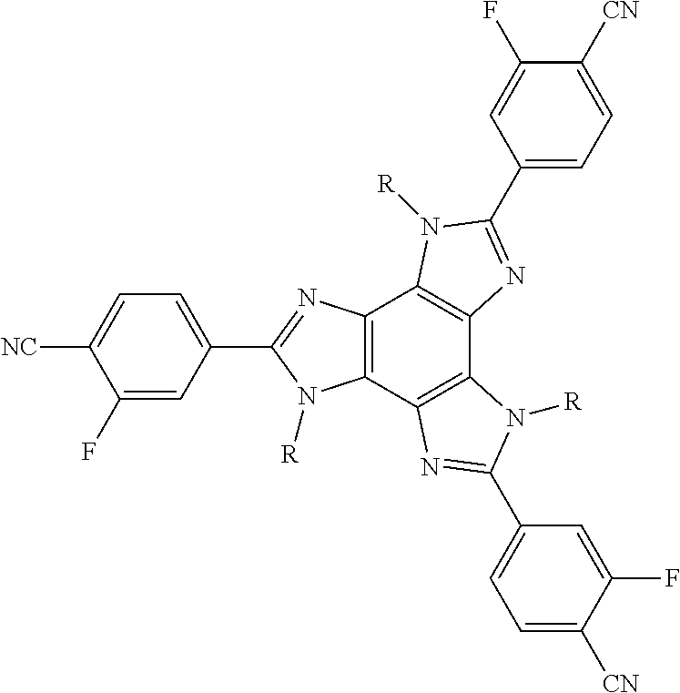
C12=C(C3=C(C4=C1N([R])C(C1=CC=C([CN])C(F)=C1)=N4)N([R])C(C1=CC=C([CN])C(F)=C1)=N3)N([R])C(C1=CC=C([NC])C(F)=C1)=N2
